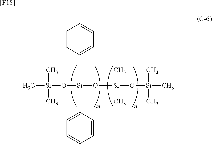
C[Si](C)(C)O[Si](C1=CC=CC=C1)(O[Si](O[Si](C)(C)C)(C)C)C1=CC=CC=C1.[[F18]]
